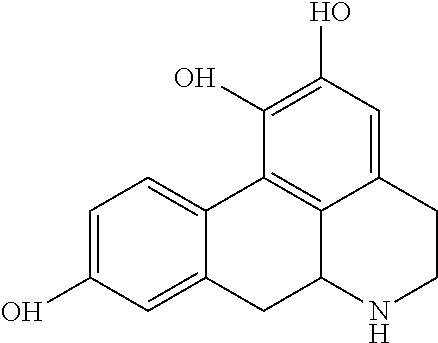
C1=C(O)C=C2C(=C1)C1=C3C(C2)NCCC3=CC(O)=C1O
